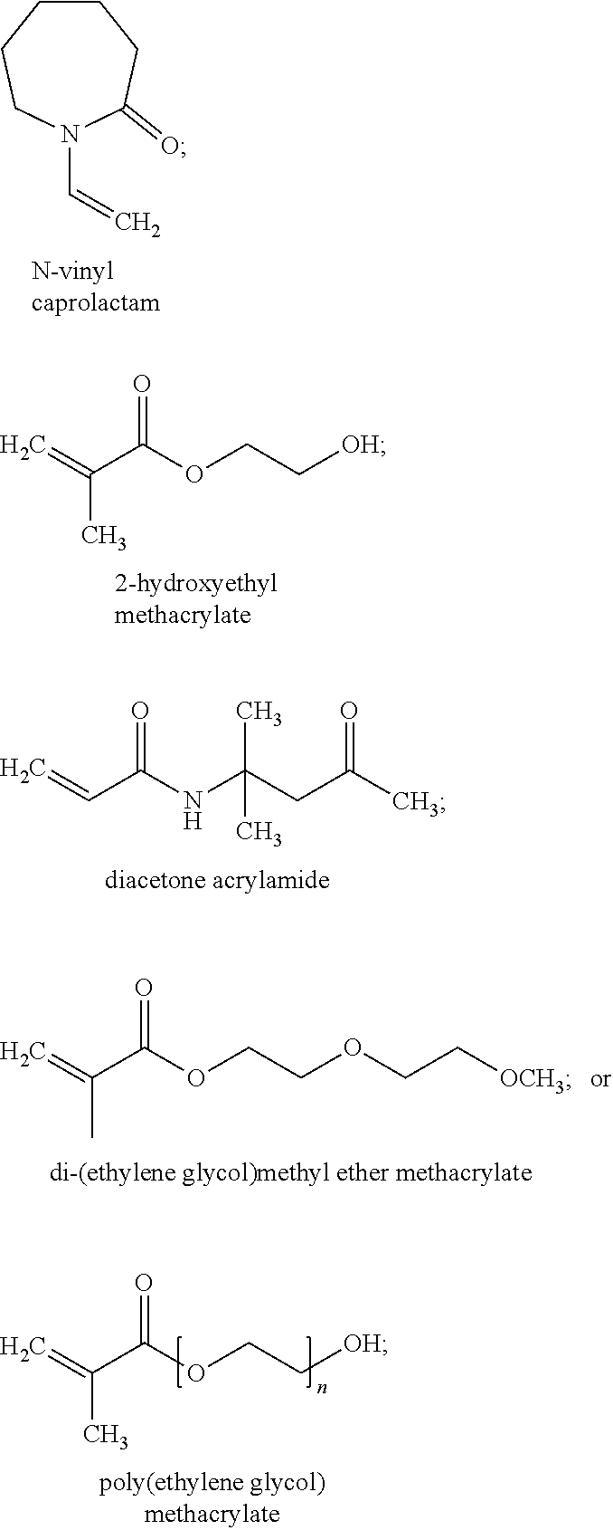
C1CCCN(C=C)C(=O)C1.C=C(C(OCC[OH])=O)C.C=CC(NC(CC(C)=O)(C)C)=O.C=C(C(OCCOCC[OCH3])=O)C.C=C(C(OCC[OH])=O)C
